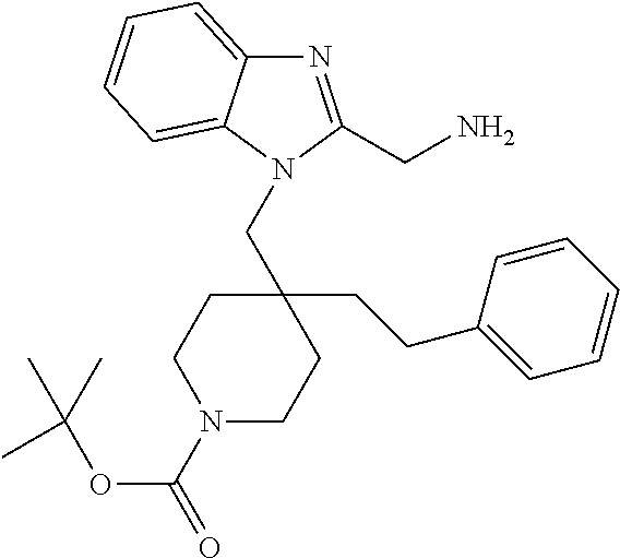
N1(C(=O)OC(C)(C)C)CCC(CCC2=CC=CC=C2)(CN2C3=CC=CC=C3N=C2CN)CC1
